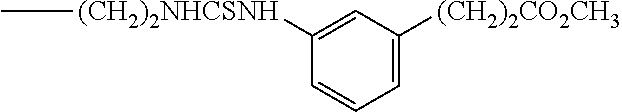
C1([(CH2)2NHCSNH]C)=CC([(CH2)2CO2CH3])=CC=C1
